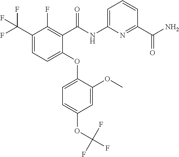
C1(C(F)(F)F)=CC=C(OC2=CC=C(OC(F)(F)F)C=C2OC)C(C(NC2=CC=CC(C(N)=O)=N2)=O)=C1F
